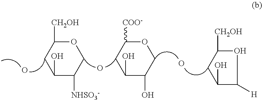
O1C([CH2OH])CC(O)C([NHSO3-])C1.O1C([COO-])CC(O)C(O)C1.O.O.O.O1C([CH2OH])CC(O)C1[H]
